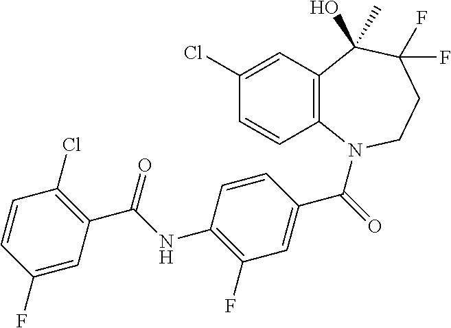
C1(Cl)=CC2=C(C=C1)N(C(=O)C1=CC(F)=C(NC(C3=C(Cl)C=CC(F)=C3)=O)C=C1)CCC(F)(F)C2(O)C
